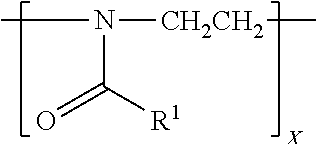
CN(C([R1])=O)[CH2CH2]C
